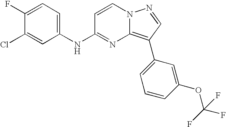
C1(F)=CC=C(NC2=NC3=C(C4=CC=CC(OC(F)(F)F)=C4)C=NN3C=C2)C=C1Cl
